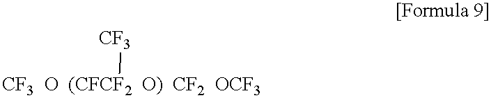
[CF3  O  (CFCF2  O)  CF2  OCF3][CF3]
